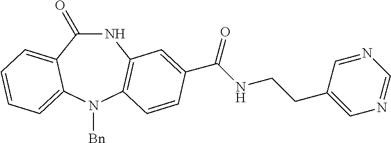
C1(=O)NC2=C(N([Bn])C3=CC=CC=C13)C=CC(C(NCCC1=CN=CN=C1)=O)=C2
